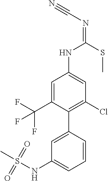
C1=C(C(F)(F)F)C(C2=CC(NS(=O)(=O)C)=CC=C2)=C(Cl)C=C1NC(=NC#N)SC
